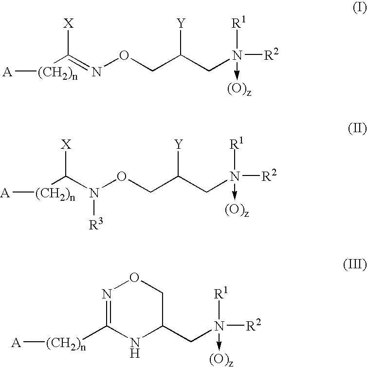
[A][(CH2)n]C(=NOCC(CN([R2])([R1])->[(O)z])[Y])[X].[A][(CH2)n]C(N(OCC(CN([R2])([R1])->[(O)z])[Y])[R3])[X].[A][(CH2)n]C1=NOCC(CN([R2])([R1])->[(O)z])N1
